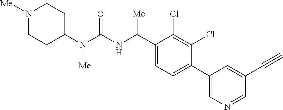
C1(N(C(NC(C2=CC=C(C3=CN=CC(C#C)=C3)C(Cl)=C2Cl)[Me])=O)[Me])CCN([Me])CC1
